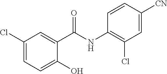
C1(Cl)=CC=C(O)C(C(NC2=C(Cl)C=C([CN])C=C2)=O)=C1
